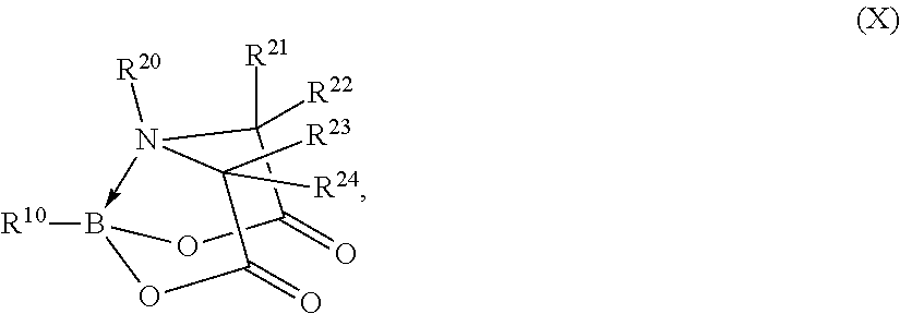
[R10]B12-N([R20])(C([R21])([R22])C(=O)O1)C([R24])([R23])C(=O)O2
